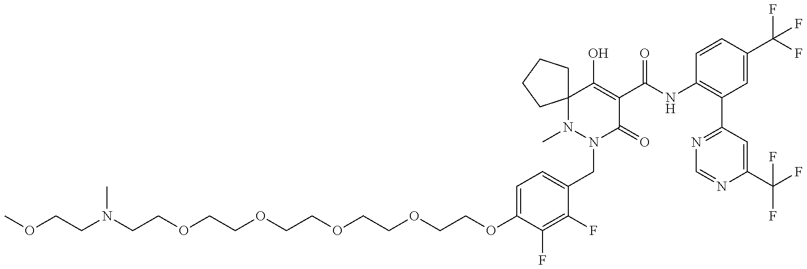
C(COCCOCCOCCOCCN(CCOC)C)OC1=CC=C(CN2C(=O)C(C(=O)NC3=C(C4=NC=NC(C(F)(F)F)=C4)C=C(C(F)(F)F)C=C3)=C(O)C3(N2C)CCCC3)C(F)=C1F
